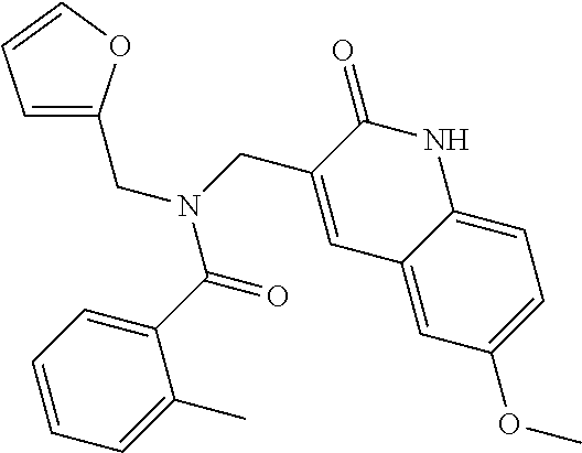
C1=C(CN(C(C2=CC=CC=C2C)=O)CC2=CC3=CC(OC)=CC=C3NC2=O)OC=C1
